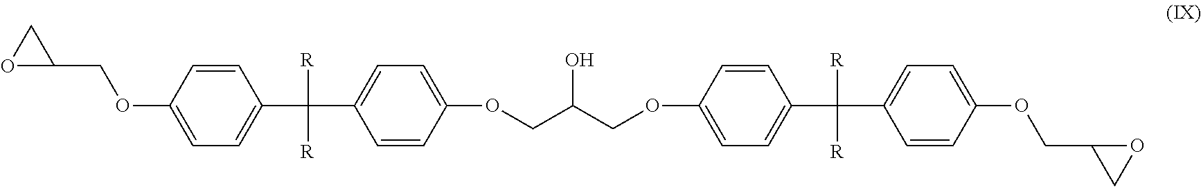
C([R])([R])(C1=CC=C(OCC2CO2)C=C1)C1=CC=C(OCC(COC2=CC=C(C([R])(C3=CC=C(OCC4CO4)C=C3)[R])C=C2)O)C=C1
